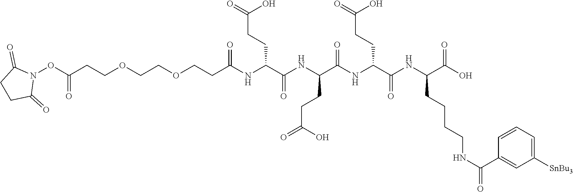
C1C(=O)N(OC(=O)CCOCCOCCC(=O)NC(CCC(=O)O)C(NC(CCC(=O)O)C(=O)NC(CCC(=O)O)C(NC(CCCCNC(C2=CC([SnBu3])=CC=C2)=O)C(=O)O)=O)=O)C(=O)C1
